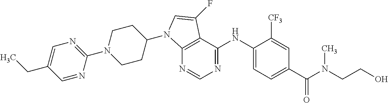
C1(N2CCC(N3C4=C(C(NC5=CC=C(C(N(CCO)C)=O)C=C5[CF3])=NC=N4)C(F)=C3)CC2)=NC=C(CC)C=N1
